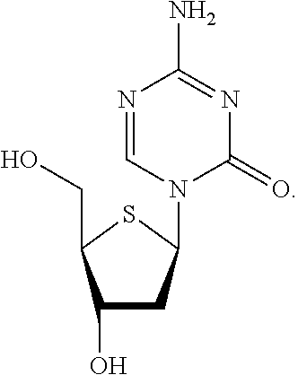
N1=CN(C2CC(O)C(CO)S2)C(=O)N=C1N
